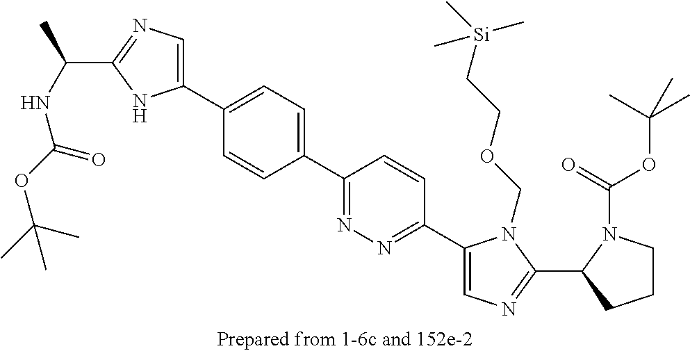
C1(C2=CC=C(C3=CN=C(C(NC(OC(C)(C)C)=O)C)N3)C=C2)=NN=C(C2=CN=C(C3CCCN3C(OC(C)(C)C)=O)N2COCC[Si](C)(C)C)C=C1
